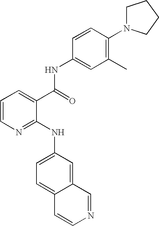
C1=CN=C(NC2=CC=C3C(=C2)C=NC=C3)C(C(=O)NC2=CC(C)=C(N3CCCC3)C=C2)=C1
